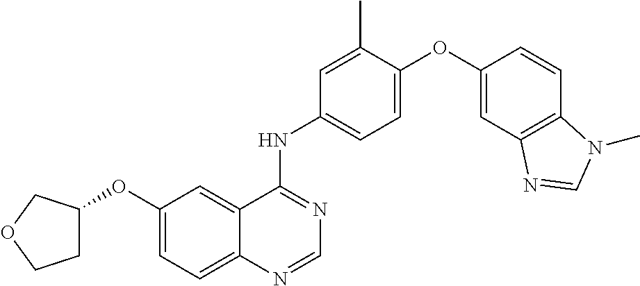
C12=CC=C(OC3CCOC3)C=C1C(NC1=CC=C(OC3=CC4=C(C=C3)N(C)C=N4)C(C)=C1)=NC=N2
